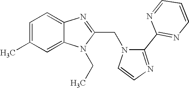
C12=CC(C)=CC=C1N=C(CN1C=CN=C1C1=NC=CC=N1)N2CC
